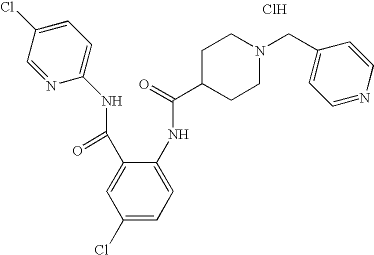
C1(C(=O)NC2=CC=C(Cl)C=N2)=CC(Cl)=CC=C1NC(C1CCN(CC2=CC=NC=C2)CC1)=O.Cl
